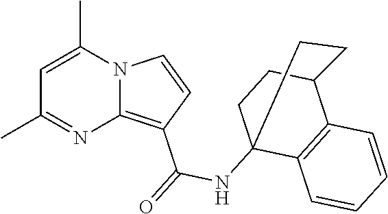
C1=C(C)N2C(=C(C(=O)NC34C5=C(C(CC3)CC4)C=CC=C5)C=C2)N=C1C
